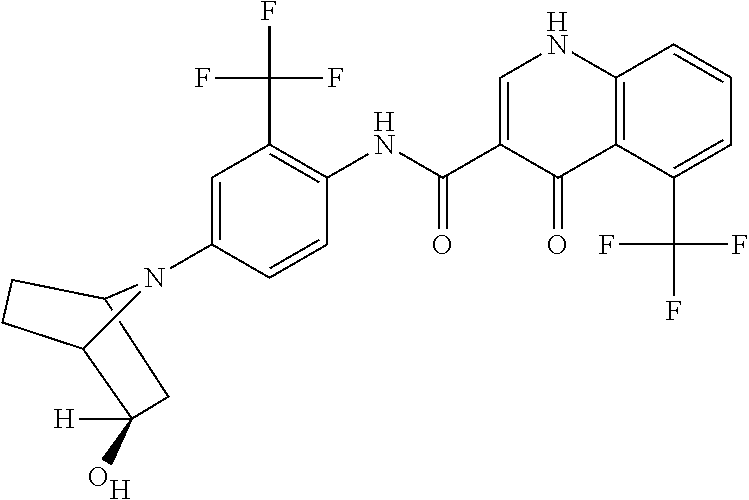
C12=C(C(C(F)(F)F)=CC=C1)C(=O)C(C(NC1=C(C(F)(F)F)C=C(N3C4CCC3CC4(O)[H])C=C1)=O)=CN2.[H]
